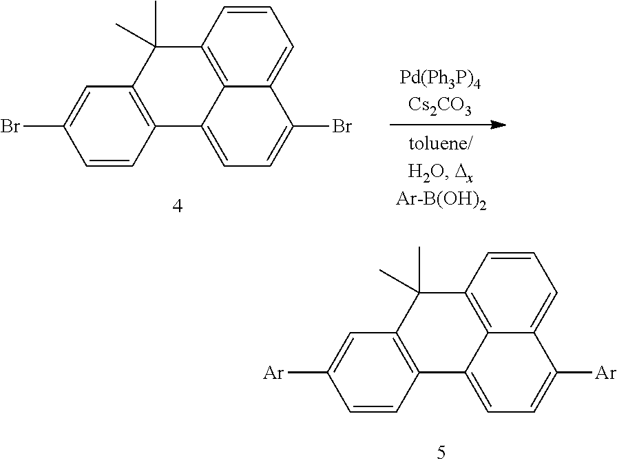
C1=CC2=C3C(=C1)C([Ar])=CC=C3C1=C(C2(C)C)C=C([Ar])C=C1.C1=CC2=C3C(=C1)C(Br)=CC=C3C1=C(C2(C)C)C=C(Br)C=C1
